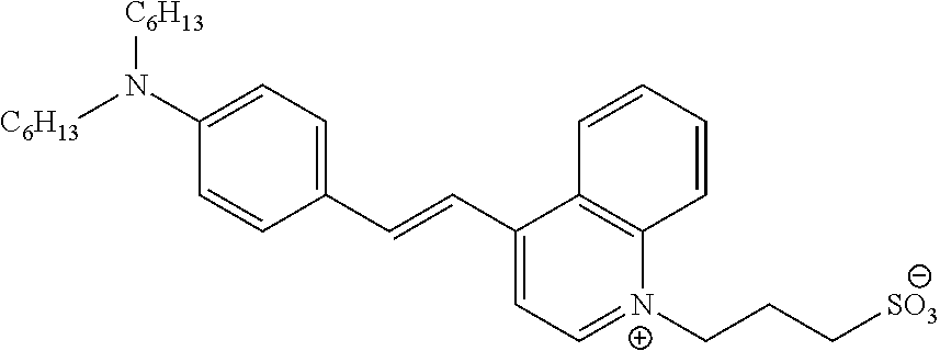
[C6H13]N(C1=CC=C(C=CC2=CC=[N+](CCC[SO3])C3=C2C=CC=C3)C=C1)[C6H13]
